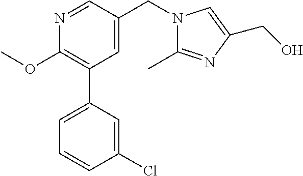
C1(OC)=C(C2=CC=CC(Cl)=C2)C=C(CN2C(C)=NC(CO)=C2)C=N1
